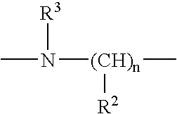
N([(CH)n](C)[R2])(C)[R3]
